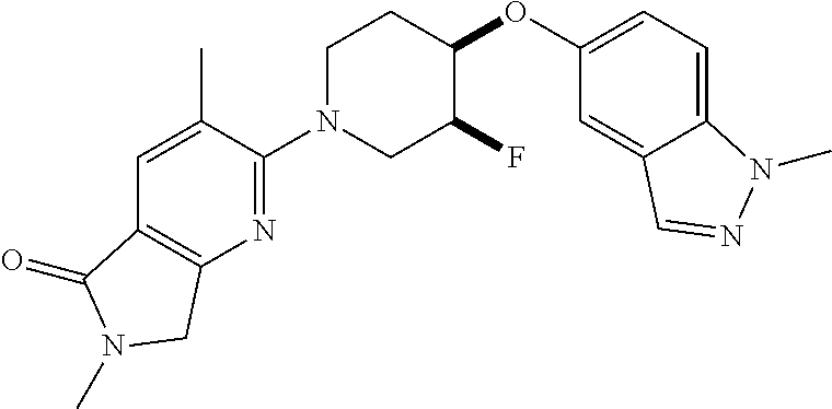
C1N(C2=NC3=C(C=C2C)C(=O)N(C)C3)CC(F)C(OC2=CC=C3C(=C2)C=NN3C)C1
